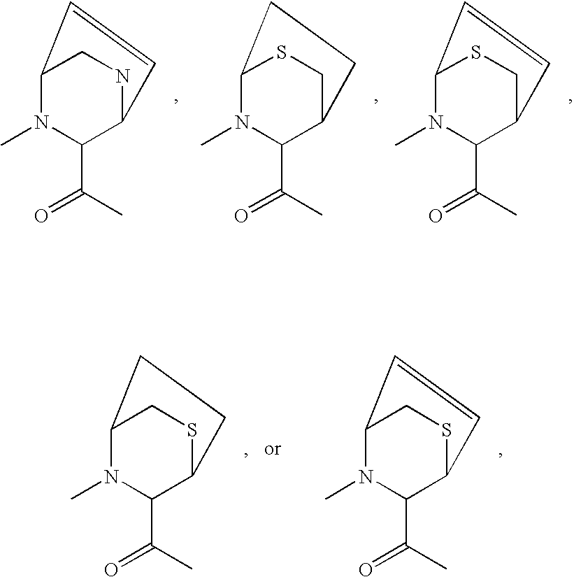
C12N(C)C(C(=O)C)C(NC1)C=C2.C12N(C)C(C(=O)C)C(CS1)CC2.C12N(C)C(C(=O)C)C(CS1)C=C2.C12N(C)C(C(=O)C)C(SC1)CC2.C12N(C)C(C(=O)C)C(SC1)C=C2
